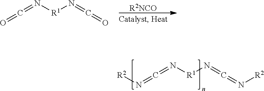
C(=N[R1]N=C=N[R2])=N[R2].C(=N[R1]N=C=O)=O.[R2NCO]
